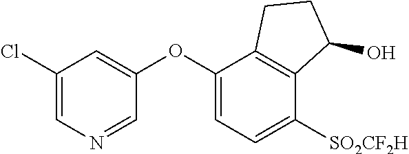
C1(Cl)=CN=CC(OC2=CC=C([SO2CF2H])C3=C2CCC3O)=C1
